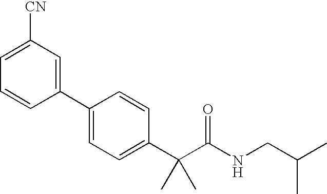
C1(C2=CC([CN])=CC=C2)=CC=C(C(C(NCC(C)C)=O)(C)C)C=C1
